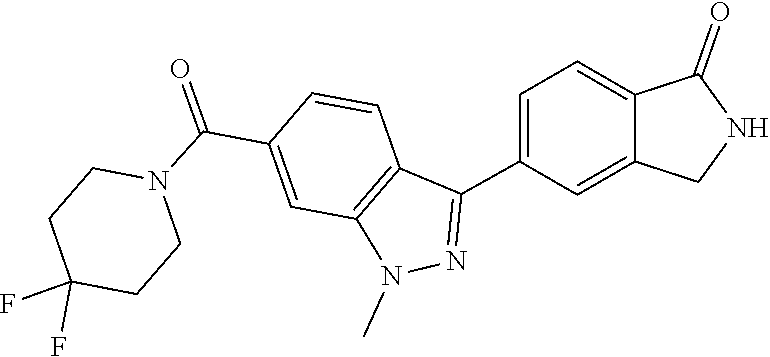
C1(C2=CC=C3C(=C2)CNC3=O)=NN(C)C2=C1C=CC(C(N1CCC(F)(F)CC1)=O)=C2
